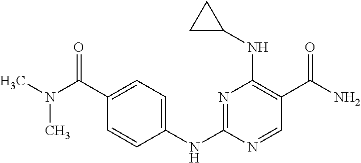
N1=C(NC2=CC=C(C(N(C)C)=O)C=C2)N=CC(C(N)=O)=C1NC1CC1
